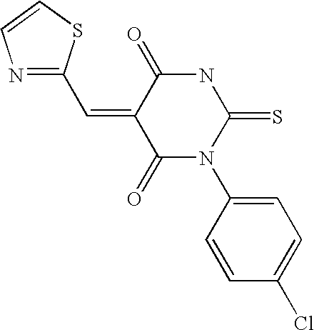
C(=C1C(=O)NC(=S)N(C2=CC=C(Cl)C=C2)C1=O)C1=NC=CS1
